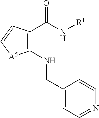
C(N[R1])(=O)C1=C(NCC2=CC=NC=C2)[A5]C=C1
